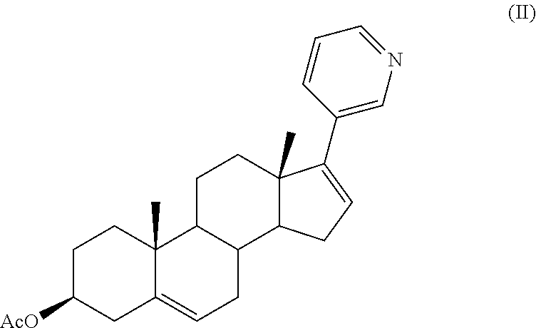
C1C([AcO])CC2=CCC3C(C2(C)C1)CCC1(C)C3CC=C1C1=CN=CC=C1
